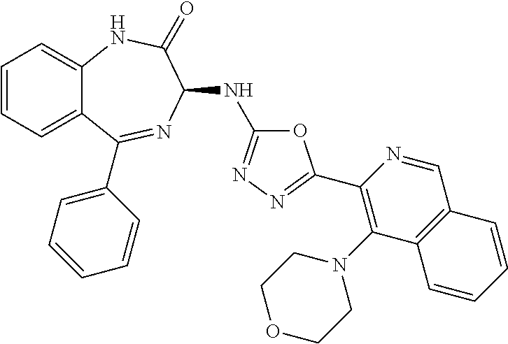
C1(C2=NN=C(NC3N=C(C4=CC=CC=C4)C4=CC=CC=C4NC3=O)O2)=C(N2CCOCC2)C2=C(C=N1)C=CC=C2
